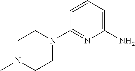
C1(N)=CC=CC(N2CCN(C)CC2)=N1
